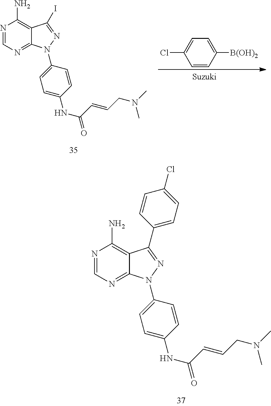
C1=C(Cl)C=CC([B(OH)2])=C1.N1=CN=C2C(=C1N)C(I)=NN2C1=CC=C(NC(C=CCN(C)C)=O)C=C1.N1=CN=C2C(=C1N)C(C1=CC=C(Cl)C=C1)=NN2C1=CC=C(NC(C=CCN(C)C)=O)C=C1
